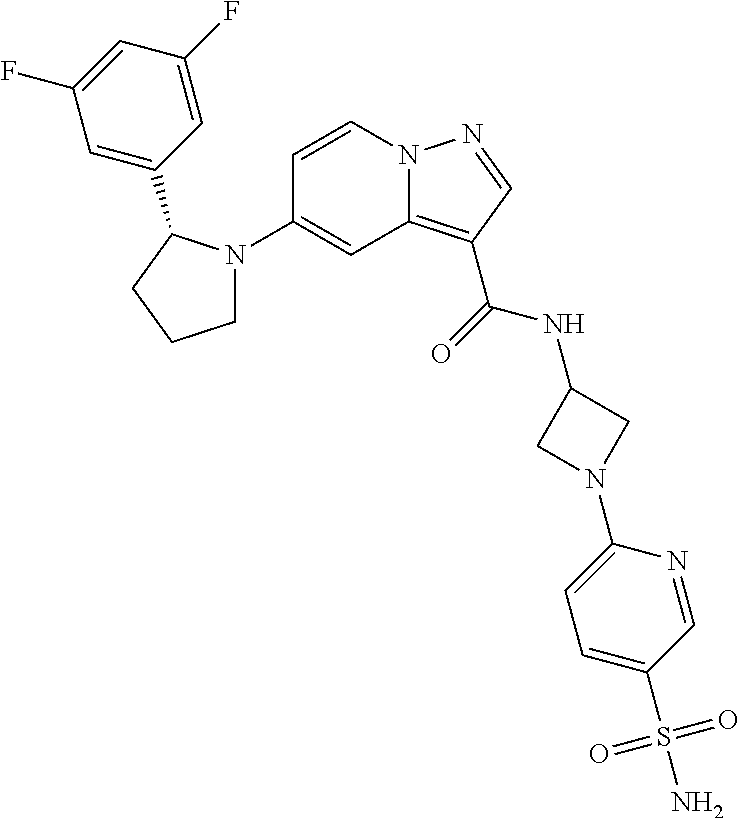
C1(N2CCCC2C2=CC(F)=CC(F)=C2)=CC2=C(C(=O)NC3CN(C4=CC=C(S(N)(=O)=O)C=N4)C3)C=NN2C=C1
